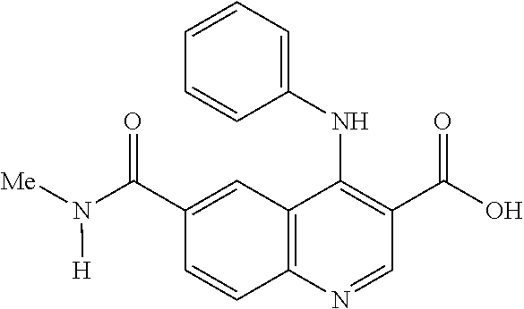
C12=C(N=CC(C(O)=O)=C1NC1=CC=CC=C1)C=CC(C(N([Me])[H])=O)=C2
